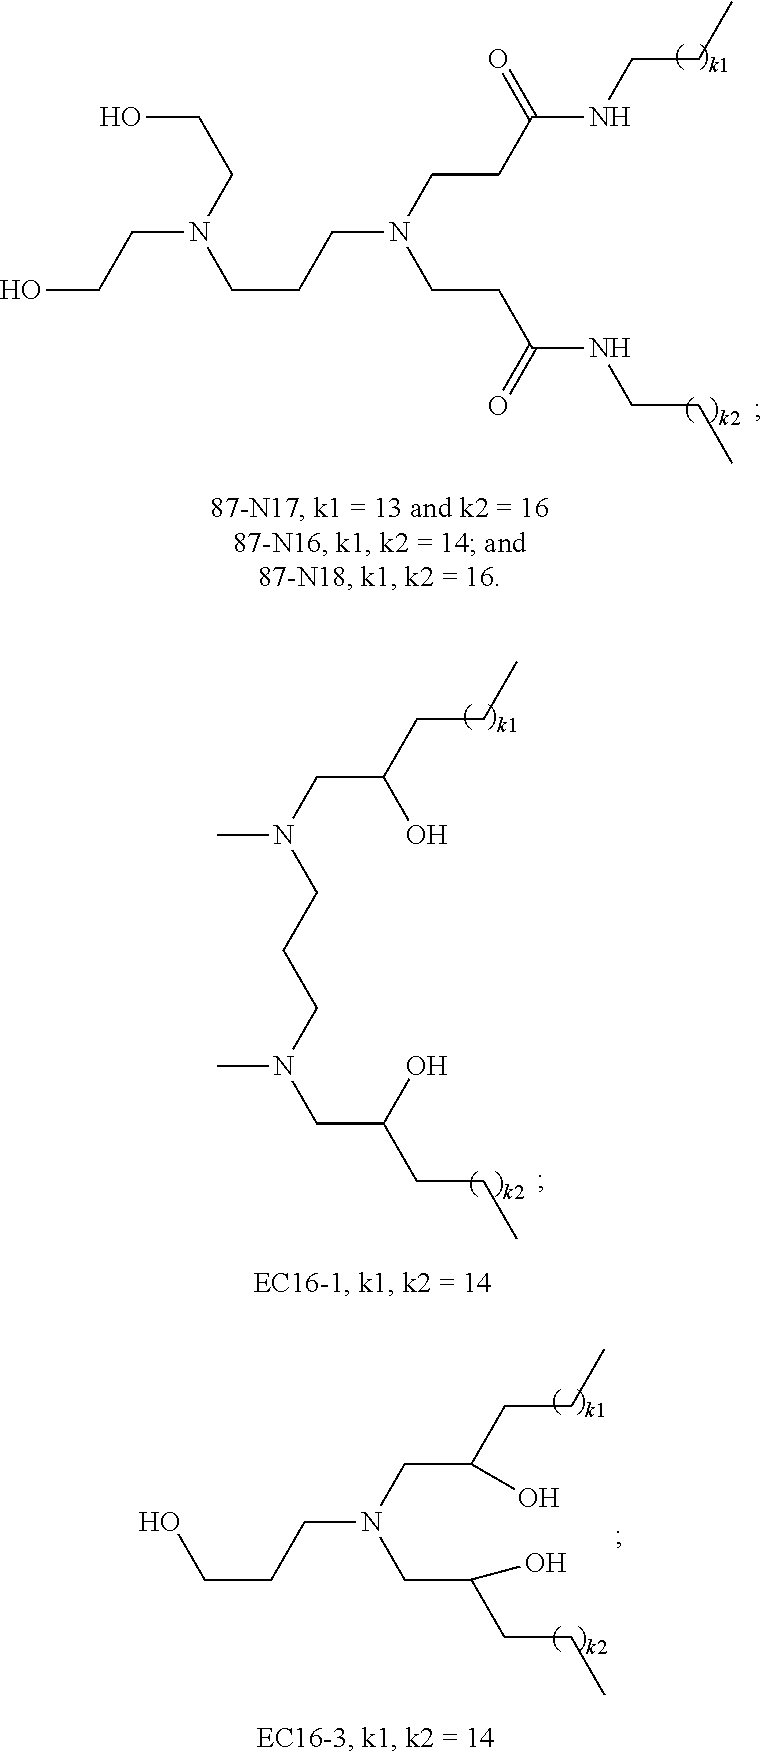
N(CCCN(CCC(NCCC)=O)CCC(NCCC)=O)(CCO)CCO.C(N(CCCN(CC(CCC)O)C)C)C(CCC)O.OCCCN(CC(CCC)O)CC(CCC)O
